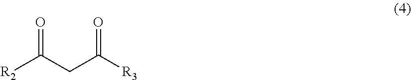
[R2]C(CC([R3])=O)=O
